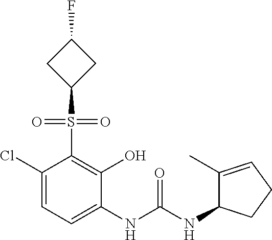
C1(Cl)=CC=C(NC(NC2C(C)=CCC2)=O)C(O)=C1S(=O)(=O)C1CC(F)C1
